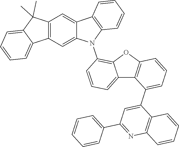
C1=C(C2=CC=CC3=C2C2=CC=CC(N4C5=C(C6=CC7=C(C=C46)C4=CC=CC=C4C7(C)C)C=CC=C5)=C2O3)C2=C(N=C1C1=CC=CC=C1)C=CC=C2
